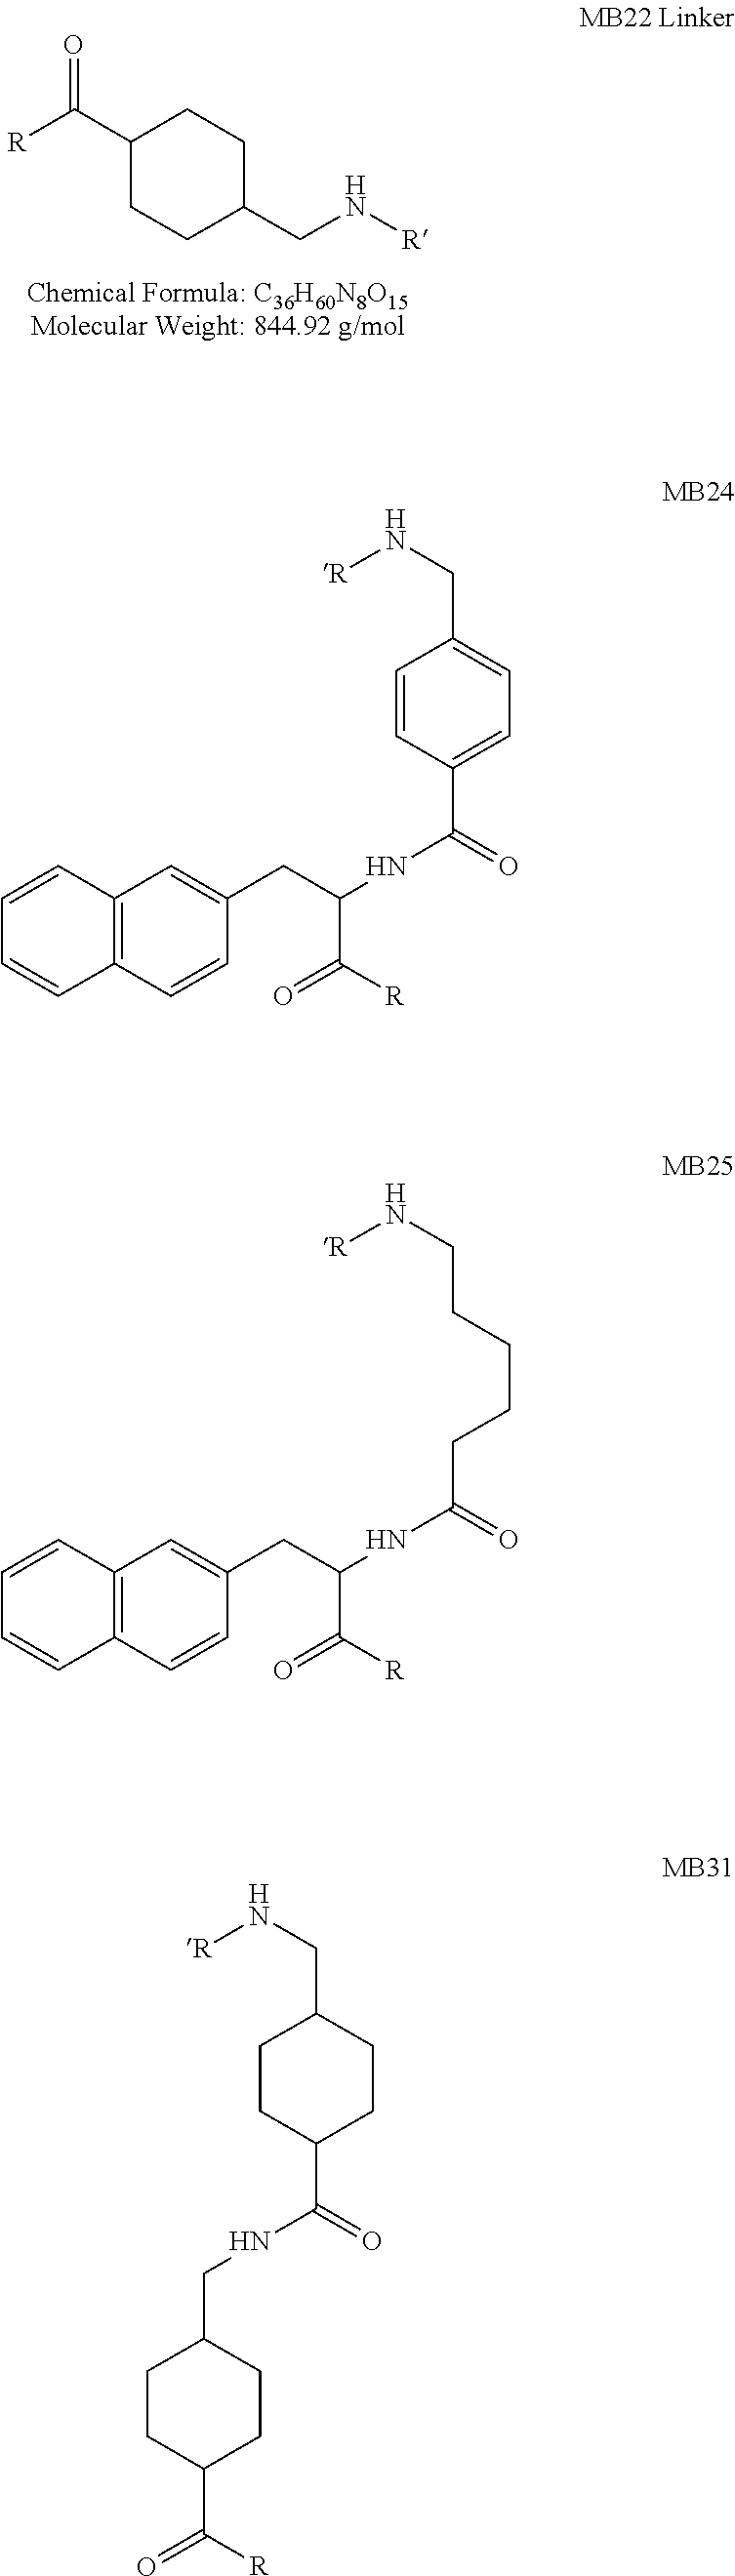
N([R])CC1CCC(C([R])=O)CC1.C12=C(C=CC(CC(NC(=O)C3=CC=C(CN[R])C=C3)C([R])=O)=C1)C=CC=C2.C12=C(C=CC(CC(NC(=O)CCCCCN[R])C([R])=O)=C1)C=CC=C2.C(NC(=O)C1CCC(CN[R])CC1)C1CCC(C([R])=O)CC1
